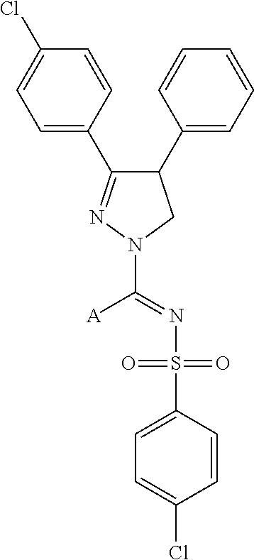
C1(C2=CC=CC=C2)C(C2=CC=C(Cl)C=C2)=NN(C(=NS(=O)(=O)C2=CC=C(Cl)C=C2)[A])C1
